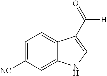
C1([NC])=CC=C2C(=C1)NC=C2C([H])=O
